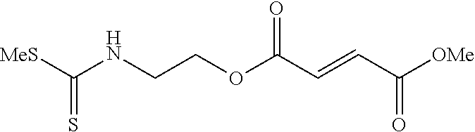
[OMe]C(C=CC(OCCNC([MeS])=S)=O)=O
